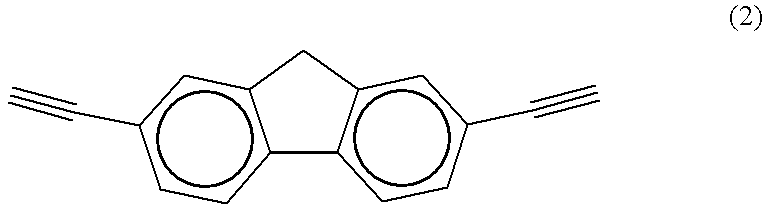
c12c(cc(C#C)cc1)Cc1c-2ccc(C#C)c1
